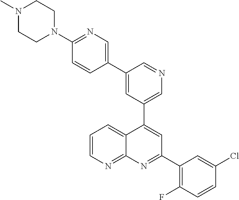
C1=C(C2=CN=C(N3CCN(C)CC3)C=C2)C=NC=C1C1=CC(C2=C(F)C=CC(Cl)=C2)=NC2=NC=CC=C12
